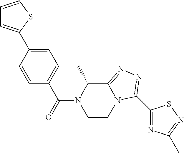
C1=CSC(C2=CC=C(C(=O)N3CCN4C(=NN=C4C4=NC(C)=NS4)C3C)C=C2)=C1
